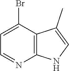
C12=C(C(Br)=CC=N1)C(C)=CN2
